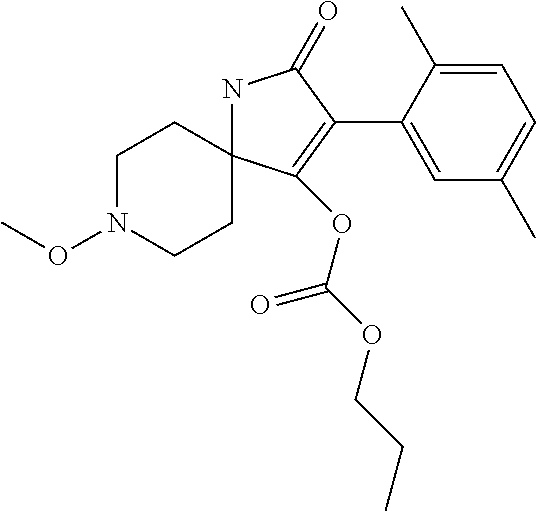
N1C2(C(OC(OCCC)=O)=C(C3=CC(C)=CC=C3C)C1=O)CCN(OC)CC2
